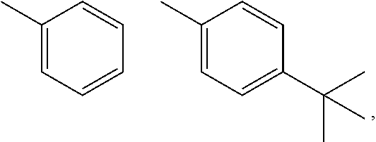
C1(C)=CC=CC=C1.C1(C)=CC=C(C(C)(C)C)C=C1
